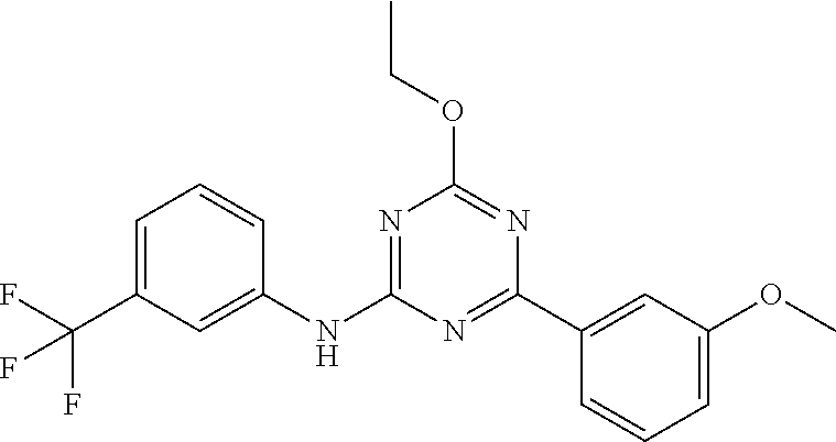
N1=C(C2=CC(OC)=CC=C2)N=C(OCC)N=C1NC1=CC(C(F)(F)F)=CC=C1
